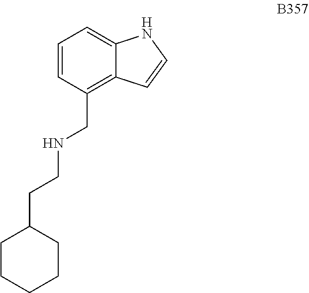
C12=CC=CC(CNCCC3CCCCC3)=C1C=CN2
